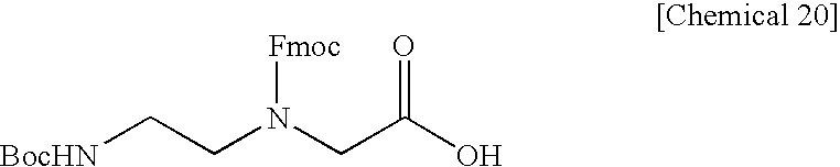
[BocHN]CCN(CC(O)=O)[Fmoc]
